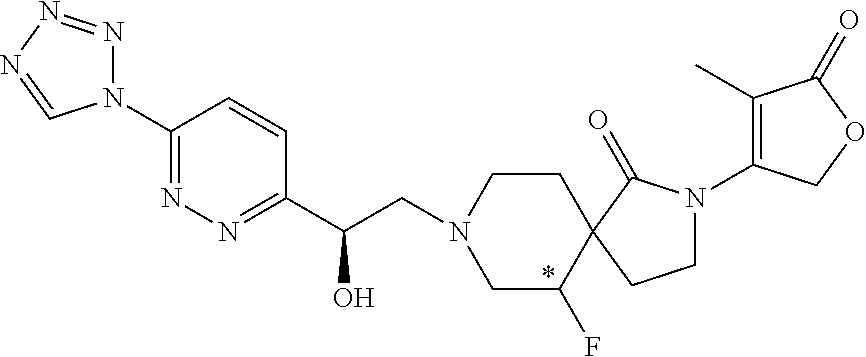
C1(C(CN2CC(F)C3(CC2)C(=O)N(C2=C(C)C(=O)OC2)CC3)O)=NN=C(N2N=NN=C2)C=C1
